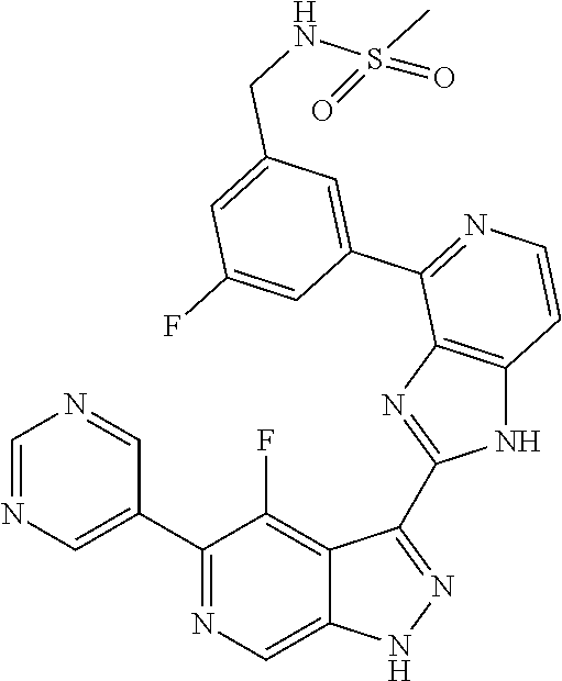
C1=NC=C(C2=NC=C3C(=C2F)C(C2=NC4=C(N2)C=CN=C4C2=CC(CNS(C)(=O)=O)=CC(F)=C2)=NN3)C=N1
